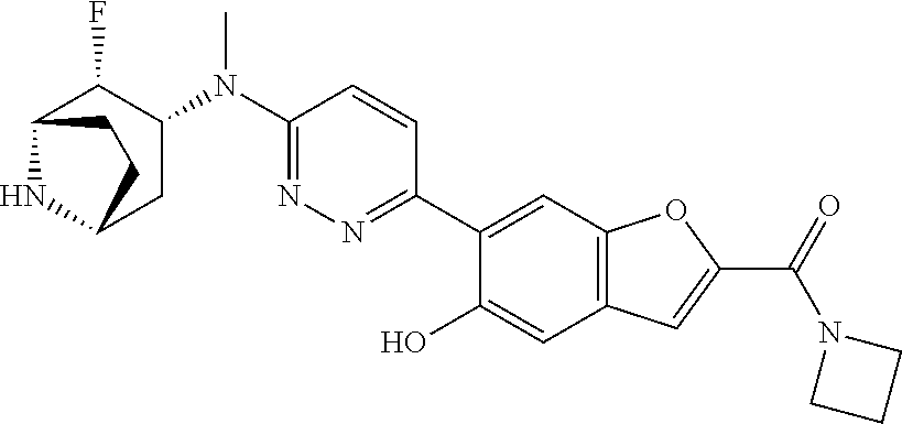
C1(N(C2C(F)C3NC(C2)CC3)C)=NN=C(C2=CC3=C(C=C2O)C=C(C(=O)N2CCC2)O3)C=C1
